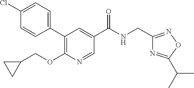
C1(C2=CC=C(Cl)C=C2)=C(OCC2CC2)N=CC(C(NCC2=NOC(C(C)C)=N2)=O)=C1
